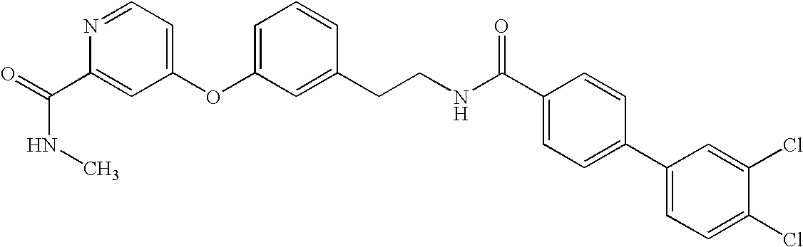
O=C(C1=CC(OC2=CC=CC(CCNC(C3=CC=C(C4=CC=C(Cl)C(Cl)=C4)C=C3)=O)=C2)=CC=N1)NC
